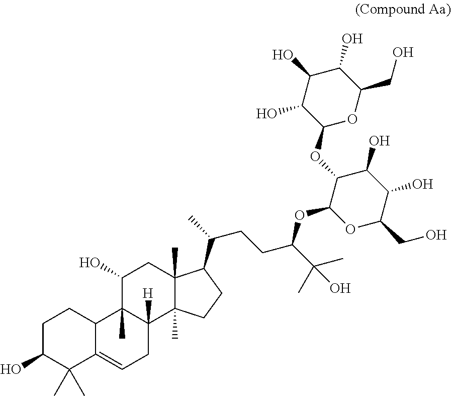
C1C(O)C(C)(C)C2=CCC3([H])C(C)(C2C1)C(O)CC1(C)C3(C)CCC1C(CCC(C(O)(C)C)OC1OC(CO)C(O)C(O)C1OC1OC(CO)C(O)C(O)C1O)C
